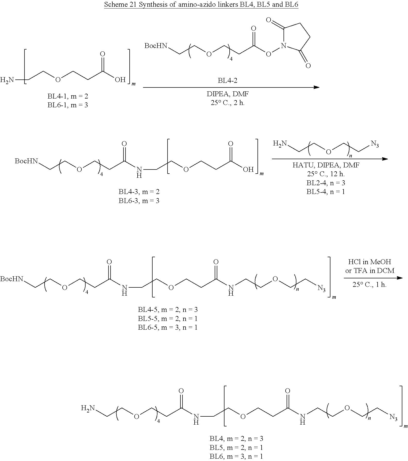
NCCOCCC(=O)NCCOCCC(=O)NCCOCC[N3].NCCOCCC(O)=O.C1(=O)N(OC(=O)CCOCC[BocHN])C(=O)CC1.[BocHN]CCOCCC(=O)NCCOCCC(=O)O.NCCOCC[N3].[BocHN]CCOCCC(=O)NCCOCCC(=O)NCCOCC[N3]
